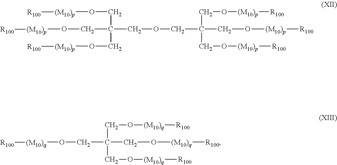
C(OCC(CO[(M10)p][R100])(CO[(M10)p][R100])CO[(M10)p][R100])C(CO[(M10)p][R100])(CO[(M10)p][R100])CO[(M10)p][R100].O(CC(CO[(M10)q][R100])(CO[(M10)q][R100])CO[(M10)q][R100])[(M10)q][R100]
